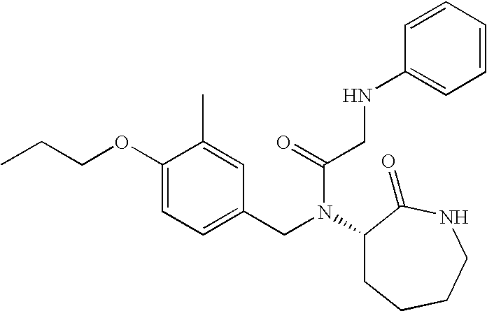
C1(OCCC)=CC=C(CN(C(=O)CNC2=CC=CC=C2)C2CCCCNC2=O)C=C1C
